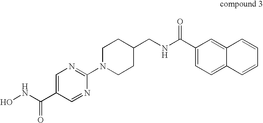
ONC(C1=CN=C(N2CCC(CNC(C3=CC=C4C(=C3)C=CC=C4)=O)CC2)N=C1)=O
